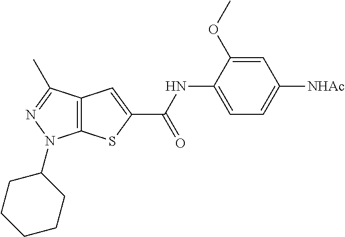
C12=C(C(C)=NN1C1CCCCC1)C=C(C(NC1=CC=C([NHAc])C=C1OC)=O)S2
